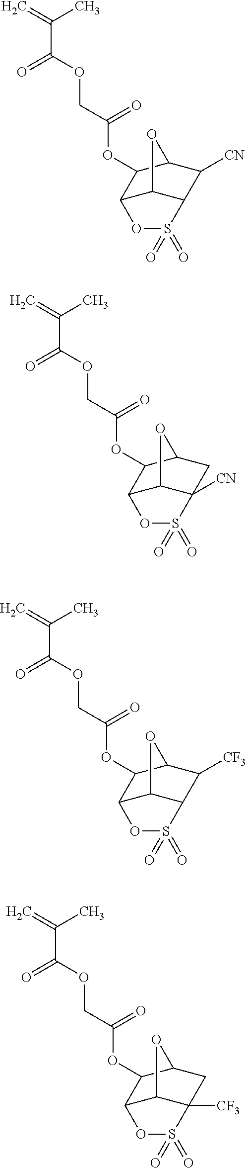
C=C(C)C(OCC(=O)OC1C2C3C(C([CN])C1O3)S(=O)(=O)O2)=O.C=C(C)C(OCC(=O)OC1C2C3C([CN])(CC1O3)S(=O)(=O)O2)=O.C=C(C)C(OCC(=O)OC1C2C3C(C([CF3])C1O3)S(=O)(=O)O2)=O.C=C(C)C(OCC(=O)OC1C2C3C([CF3])(CC1O3)S(=O)(=O)O2)=O
